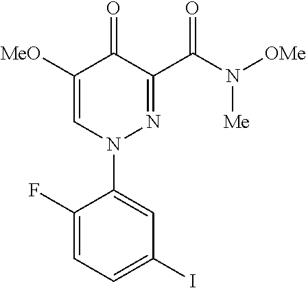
C1([MeO])=CN(C2=CC(I)=CC=C2F)N=C(C(N([OMe])[Me])=O)C1=O
